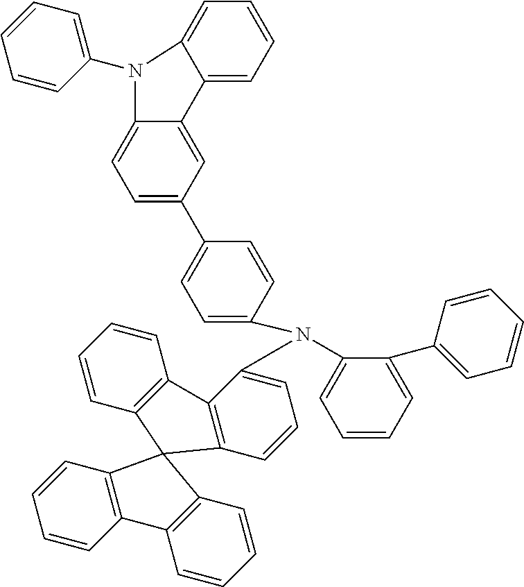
C1=CC=C(C2=CC=CC=C2)C(N(C2=CC=CC3=C2C2=C(C=CC=C2)C32C3=C(C=CC=C3)C3=C2C=CC=C3)C2=CC=C(C3=CC=C4C(=C3)C3=CC=CC=C3N4C3=CC=CC=C3)C=C2)=C1
